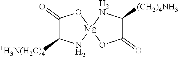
C1(=O)C([+H3N(H2C)4])N[Mg]2(O1)OC(=O)C([(CH2)4NH3+])[H2N]2
